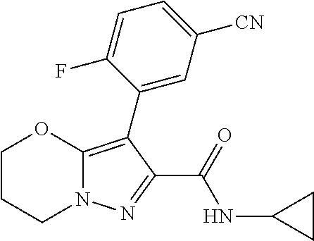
C1CCN2C(=C(C3=CC([CN])=CC=C3F)C(C(=O)NC3CC3)=N2)O1
